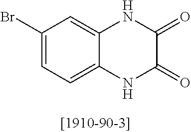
C1(Br)=CC=C2C(=C1)NC(=O)C(=O)N2
